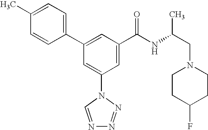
C1(C2=CC(C(NC(CN3CCC(F)CC3)C)=O)=CC(N3C=NN=N3)=C2)=CC=C(C)C=C1
